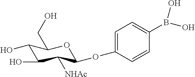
C1(OC2C([NHAc])C(O)C(O)C(CO)O2)=CC=C(B(O)O)C=C1
